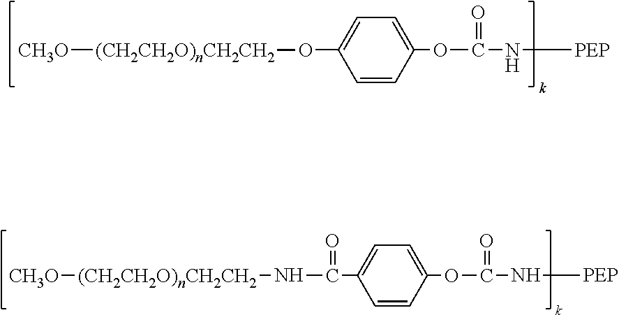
[CH3O][(CH2CH2O)nCH2CH2]OC1=CC=C(OC(N[PEP])=O)C=C1.[CH3O][(CH2CH2O)nCH2CH2]NC(C1=CC=C(OC(N[PEP])=O)C=C1)=O
